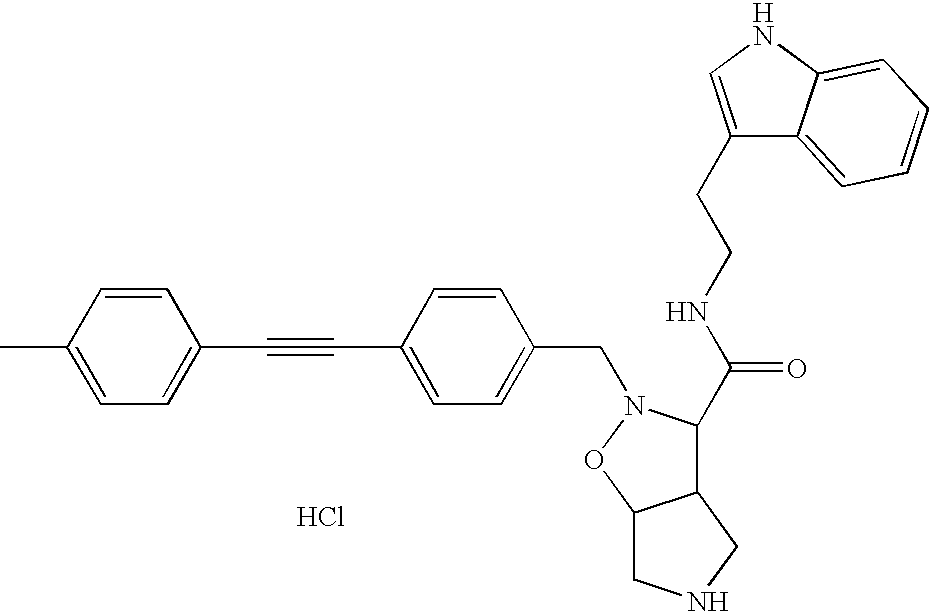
CC1=CC=C(C#CC2=CC=C(CN3C(C(NCCC4=CNC5=CC=CC=C45)=O)C4C(O3)CNC4)C=C2)C=C1.Cl
